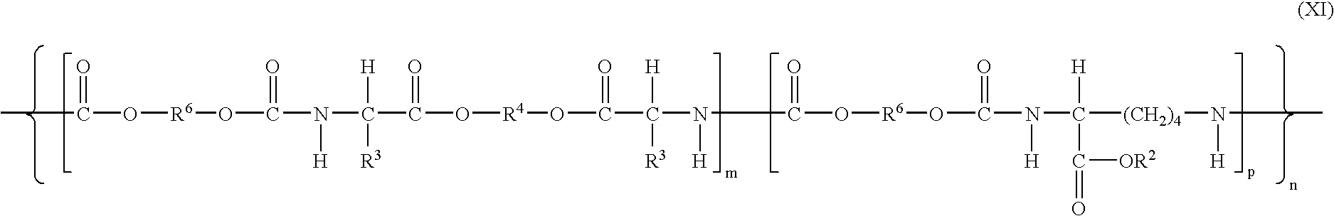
CC(=O)O[R6]OC(N([H])C(C(O[R4]OC(=O)C(N([H])C(=O)O[R6]OC(=O)N([H])C([H])(C(=O)[OR2])[(CH2)4]N([H])C)([H])[R3])=O)([H])[R3])=O
